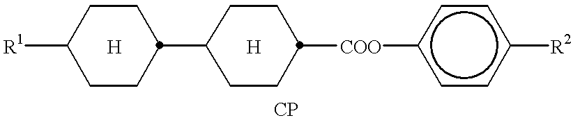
[R1]C1CCC(C2CCC([COO]c3ccc([R2])cc3)CC2)CC1.[H].[H]
